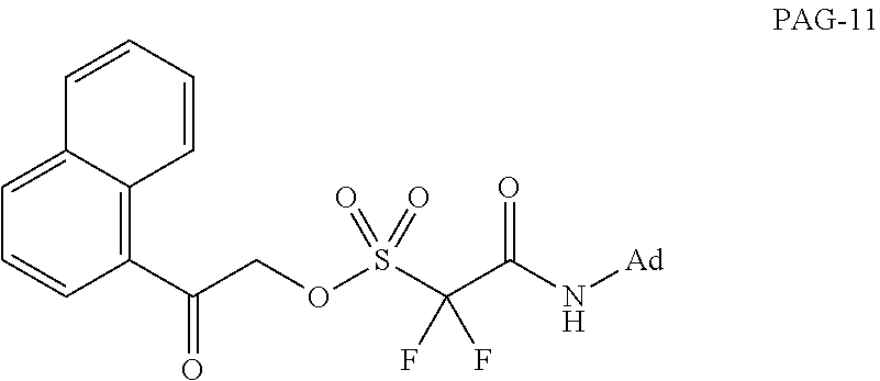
C1(C(COS(=O)(=O)C(C(N[Ad])=O)(F)F)=O)=C2C(=CC=C1)C=CC=C2
